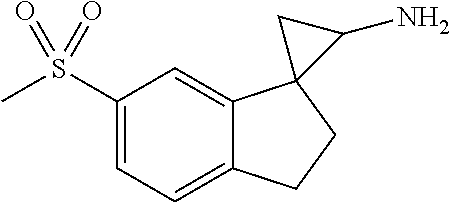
C1=C(S(C)(=O)=O)C=C2C(=C1)CCC21C(N)C1
